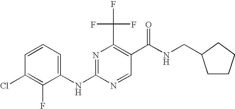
C1=CC=C(NC2=NC(C(F)(F)F)=C(C(NCC3CCCC3)=O)C=N2)C(F)=C1Cl
